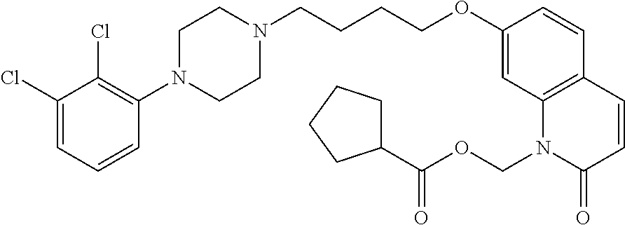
C1(Cl)=CC=CC(N2CCN(CCCCOC3=CC4=C(C=C3)C=CC(=O)N4COC(C3CCCC3)=O)CC2)=C1Cl
